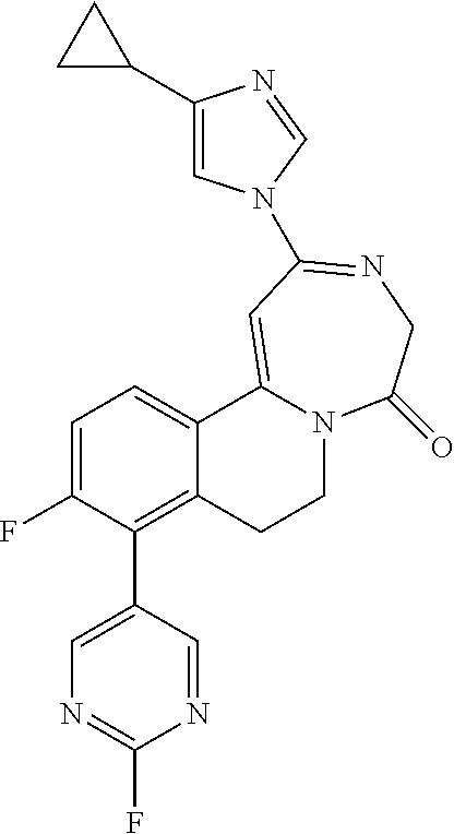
C1=C(F)C(C2=CN=C(F)N=C2)=C2C(=C1)C1=CC(N3C=C(C4CC4)N=C3)=NCC(=O)N1CC2
